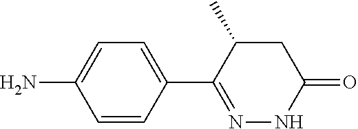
C1(N)=CC=C(C2=NNC(=O)CC2C)C=C1
